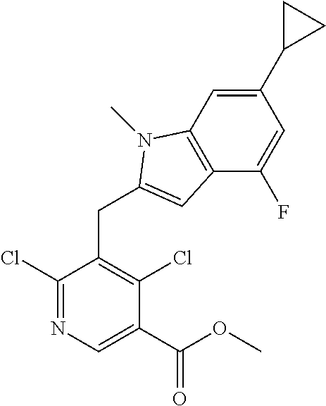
C1(Cl)=NC=C(C(=O)OC)C(Cl)=C1CC1=CC2=C(C=C(C3CC3)C=C2F)N1C
